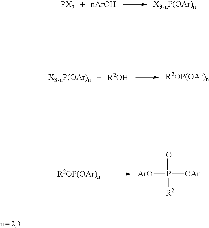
[ArO]P([OAr])(=O)[R2]
